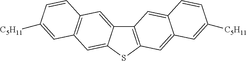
C12=C(SC3=CC4=C(C=C13)C=CC([C5H11])=C4)C=C1C(=C2)C=CC([C5H11])=C1
